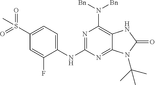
N1=C(NC2=CC=C(S(=O)(=O)C)C=C2F)N=C2C(=C1N([Bn])[Bn])NC(=O)N2C(C)(C)C
